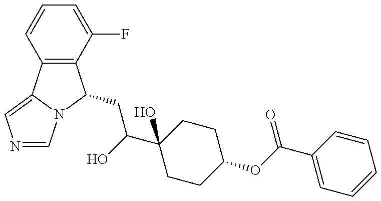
C12=C(C(F)=CC=C1)C(CC(C1(O)CCC(OC(C3=CC=CC=C3)=O)CC1)O)N1C2=CN=C1
